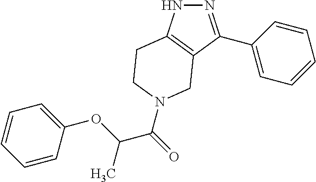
N1N=C(C2=CC=CC=C2)C2=C1CCN(C(=O)C(OC1=CC=CC=C1)C)C2
